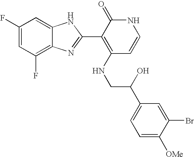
C1(F)=C2C(=CC(F)=C1)NC(C1=C(NCC(C3=CC=C([OMe])C(Br)=C3)O)C=CNC1=O)=N2
